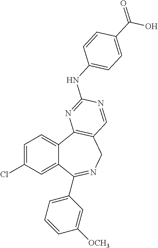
C1=C(Cl)C=C2C(=C1)C1=C(CN=C2C2=CC=CC([OCH3])=C2)C=NC(NC2=CC=C(C(O)=O)C=C2)=N1
